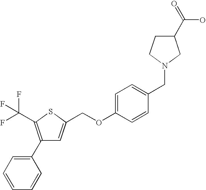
C1(C2=C(C(F)(F)F)SC(COC3=CC=C(CN4CC(C(=O)O)CC4)C=C3)=C2)=CC=CC=C1
